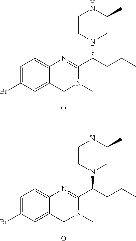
C12=CC(Br)=CC=C1N=C(C(CCC)N1CCNC(C)C1)N(C)C2=O.C12=CC(Br)=CC=C1N=C(C(CCC)N1CCNC(C)C1)N(C)C2=O
